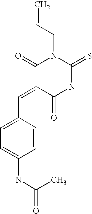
O=C1C(=CC2=CC=C(NC(=O)C)C=C2)C(=O)N(CC=C)C(=S)N1
